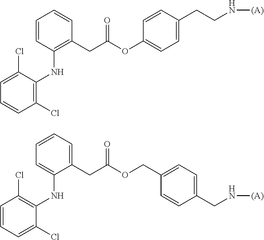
C1=CC(Cl)=C(NC2=C(CC(OC3=CC=C(CCN[(A)])C=C3)=O)C=CC=C2)C(Cl)=C1.C1=CC(Cl)=C(NC2=CC=CC=C2CC(OCC2=CC=C(CN[(A)])C=C2)=O)C(Cl)=C1
